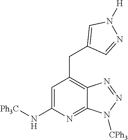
C1=C(N[Ph3C])N=C2C(=C1CC1=CN([H])N=C1)N=NN2[CPh3]
